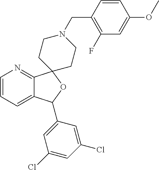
C1=CC=C2C(=N1)C1(OC2C2=CC(Cl)=CC(Cl)=C2)CCN(CC2=C(F)C=C(OC)C=C2)CC1
